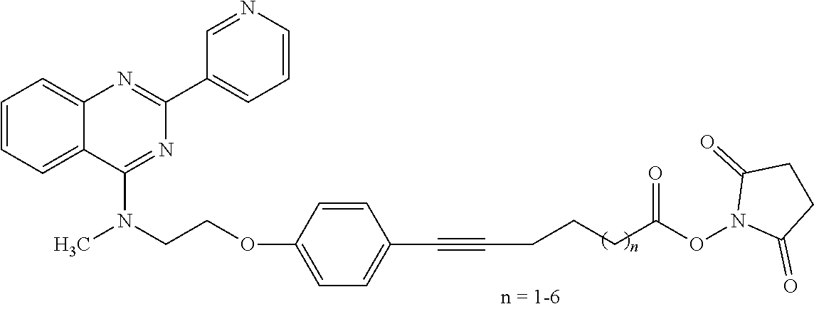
C1(C2=CC=CN=C2)=NC2=CC=CC=C2C(N(CCOC2=CC=C(C#CCCCC(ON3C(=O)CCC3=O)=O)C=C2)C)=N1
